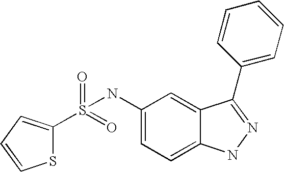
S(=O)(=O)(NC1=CC=C2C(=C1)C(C1=CC=CC=C1)=NN2)C1=CC=CS1
